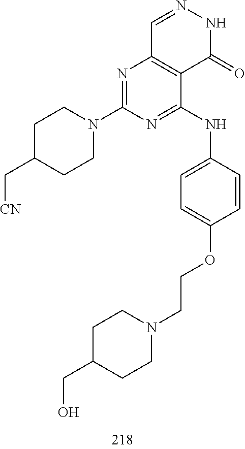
C1=NNC(=O)C2=C1N=C(N1CCC(C[CN])CC1)N=C2NC1=CC=C(OCCN2CCC(CO)CC2)C=C1
